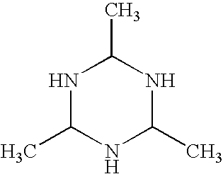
C1(C)NC(C)NC(C)N1
